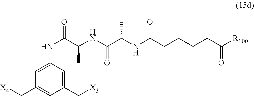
C1(C[X3])=CC(NC(C(C)NC(C(NC(CCCCC([R100])=O)=O)C)=O)=O)=CC(C[X4])=C1
